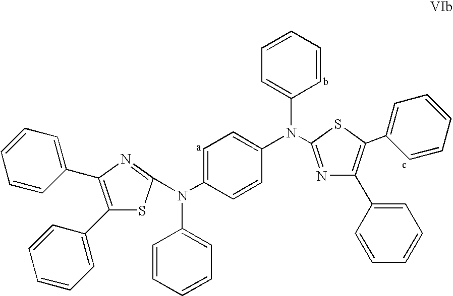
C1(C2=CC=CC=C2)=C(C2=CC=CC=C2)N=C(N(C2=CC=C(N(C3=CC=CC=C3)C3=NC(C4=CC=CC=C4)=C(C4=CC=CC=C4)S3)C=C2)C2=CC=CC=C2)S1
